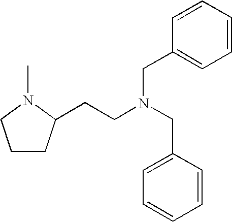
C1CC(CCN(CC2=CC=CC=C2)CC2=CC=CC=C2)N(C)C1
